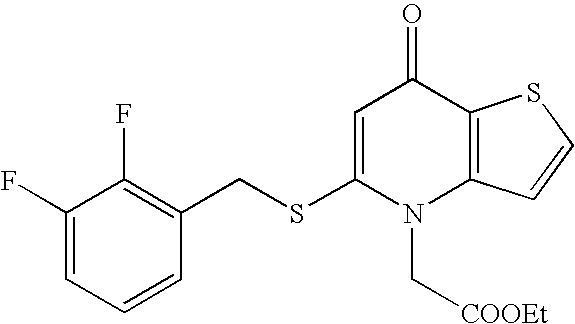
C1(F)=CC=CC(CSC2=CC(=O)C3=C(N2C[COOEt])C=CS3)=C1F
